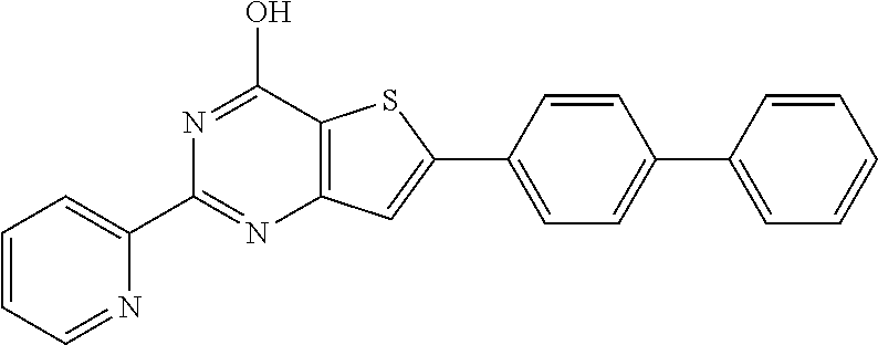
C1=CC=NC(C2=NC3=C(C(O)=N2)SC(C2=CC=C(C4=CC=CC=C4)C=C2)=C3)=C1
